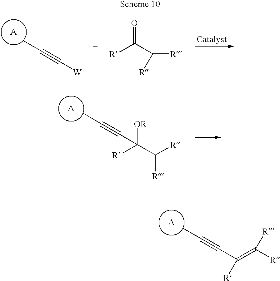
[A].CC#CC(=C([R])[R])[R].[A].CC#C[W].[R]C(C([R])[R])=O.[A].CC#CC([OR])([R])C([R])[R]
